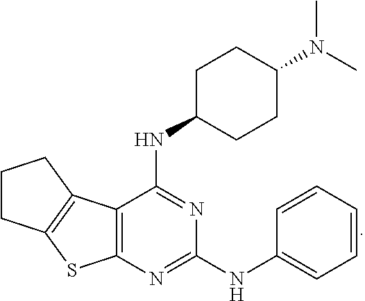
C12=C(N=C(NC3=CC=CC=C3)N=C1NC1CCC(N(C)C)CC1)SC1=C2CCC1
